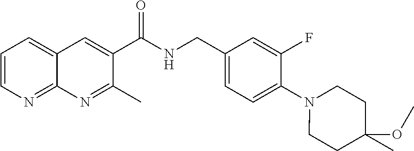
C1=CN=C2C(=C1)C=C(C(NCC1=CC=C(N3CCC(C)(OC)CC3)C(F)=C1)=O)C(C)=N2
